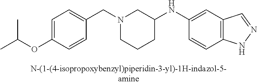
N1(CC2=CC=C(OC(C)C)C=C2)CCCC(NC2=CC3=C(C=C2)NN=C3)C1
